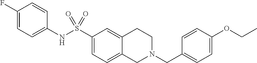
C1(F)=CC=C(NS(C2=CC=C3C(=C2)CCN(CC2=CC=C(OCC)C=C2)C3)(=O)=O)C=C1
